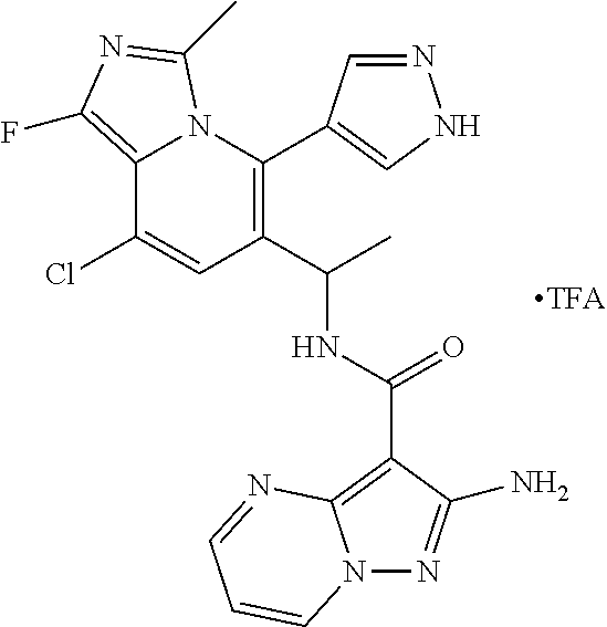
C12=C(F)N=C(C)N1C(C1=CNN=C1)=C(C(C)NC(=O)C1=C3N(N=C1N)C=CC=N3)C=C2Cl
